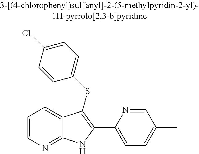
C1(C2=C(SC3=CC=C(Cl)C=C3)C3=CC=CN=C3N2)=CC=C(C)C=N1
